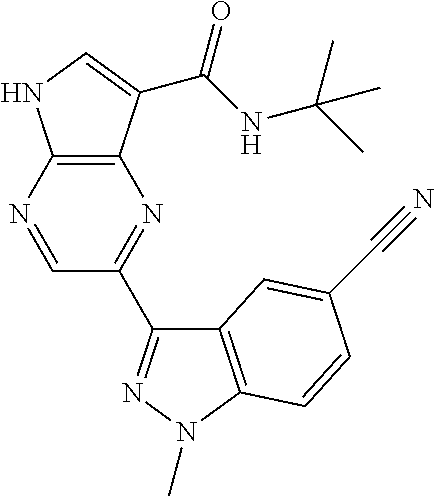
C12=C(C(C(NC(C)(C)C)=O)=CN1)N=C(C1=NN(C)C3=C1C=C(C#N)C=C3)C=N2
